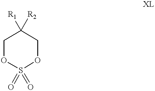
C1OS(=O)(=O)OCC1([R1])[R2]
